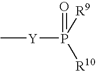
C[Y]P(=O)([R10])[R9]
